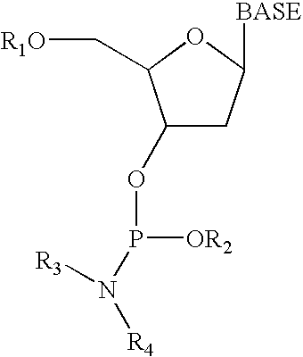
C1(OP(N([R4])[R3])[OR2])CC([BASE])OC1C[R1O]
